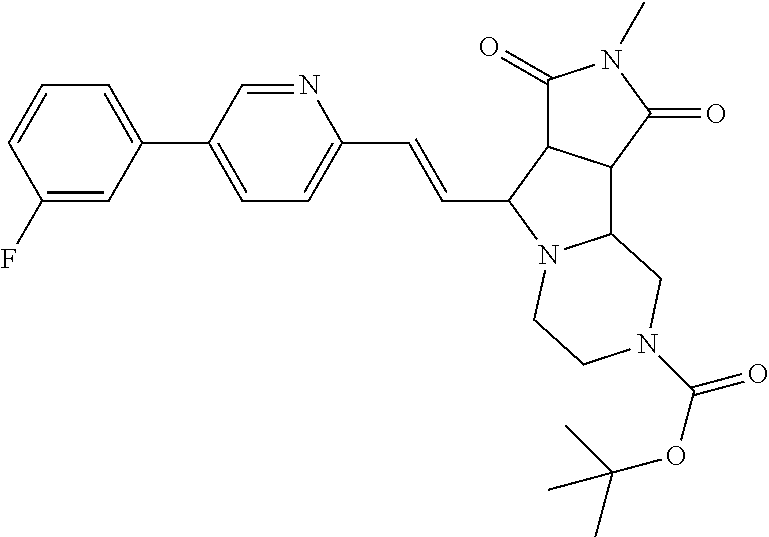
C1(C=CC2N3C(C4C2C(=O)N(C)C4=O)CN(C(OC(C)(C)C)=O)CC3)=CC=C(C2=CC=CC(F)=C2)C=N1
